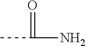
CC(N)=O
